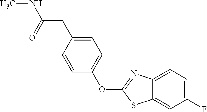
C12=CC(F)=CC=C1N=C(OC1=CC=C(CC(NC)=O)C=C1)S2
